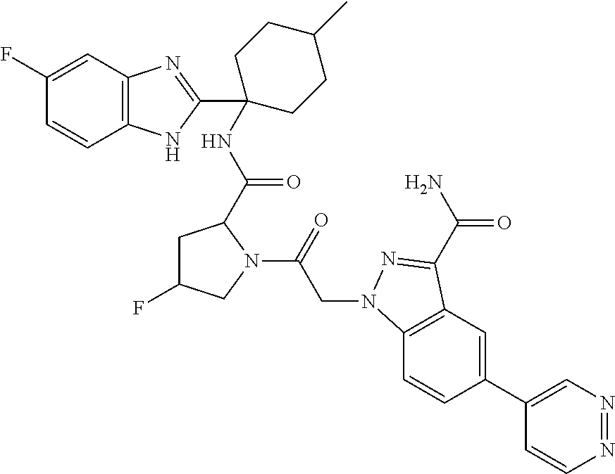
C1(C2=CN=NC=C2)=CC2=C(C=C1)N(CC(N1C(C(=O)NC3(C4=NC5=C(C=CC(F)=C5)N4)CCC(C)CC3)CC(F)C1)=O)N=C2C(N)=O
